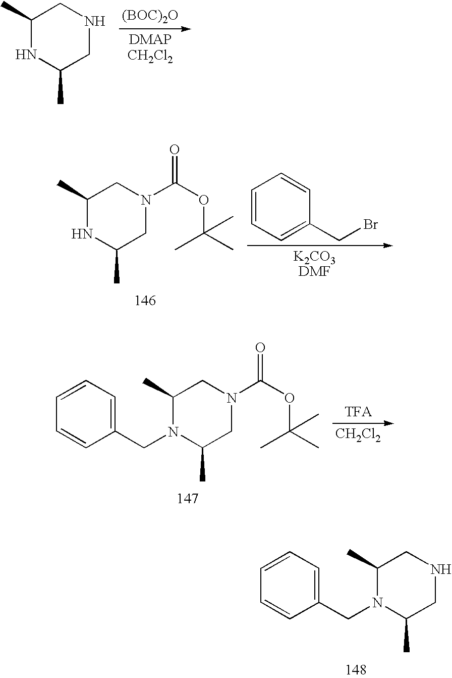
C1(C)NC(C)CN(C(OC(C)(C)C)=O)C1.C1=CC=C(CBr)C=C1.C1(C)N(CC2=CC=CC=C2)C(C)CN(C(OC(C)(C)C)=O)C1.[CH2Cl2].C1(C)N(CC2=CC=CC=C2)C(C)CNC1.[(BOC)2O].C1(C)NC(C)CNC1
